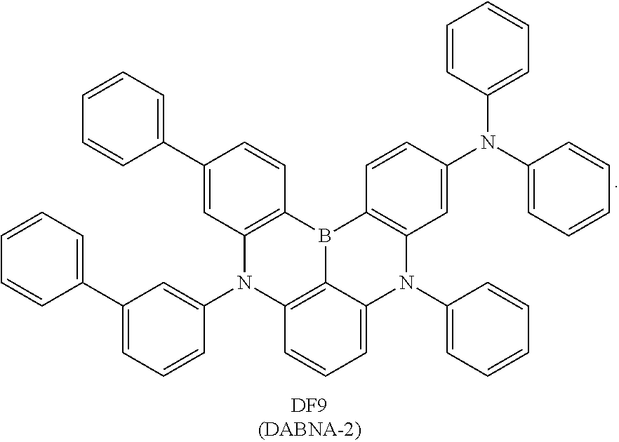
C1(C2=CC=CC=C2)=CC=CC(N2C3=C4B(C5=C2C=C(C2=CC=CC=C2)C=C5)C2=C(N(C5=CC=CC=C5)C4=CC=C3)C=C(N(C3=CC=CC=C3)C3=CC=CC=C3)C=C2)=C1
